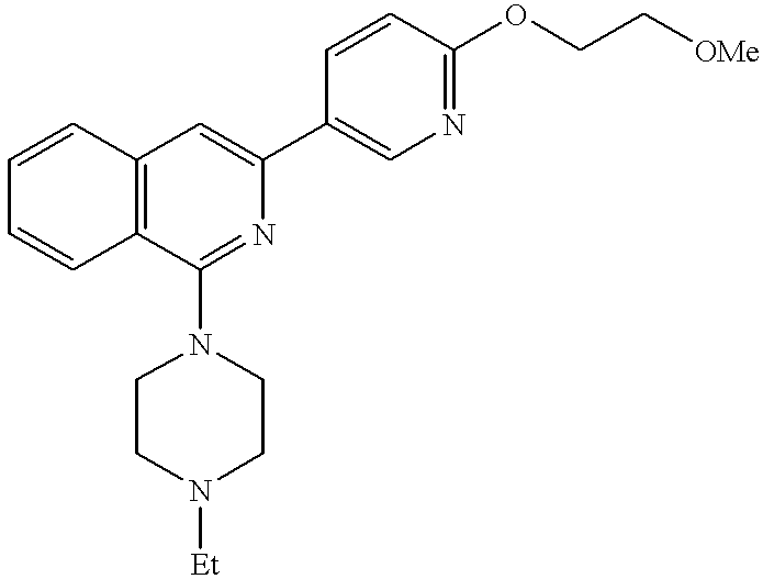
C12=C(C(N3CCN([Et])CC3)=NC(C3=CN=C(OCC[OMe])C=C3)=C1)C=CC=C2
